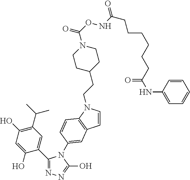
N1=C(C2=CC(C(C)C)=C(O)C=C2O)N(C2=CC3=C(N(CCC4CCN(C(=O)ONC(=O)CCCCCCC(=O)NC5=CC=CC=C5)CC4)C=C3)C=C2)C(O)=N1
